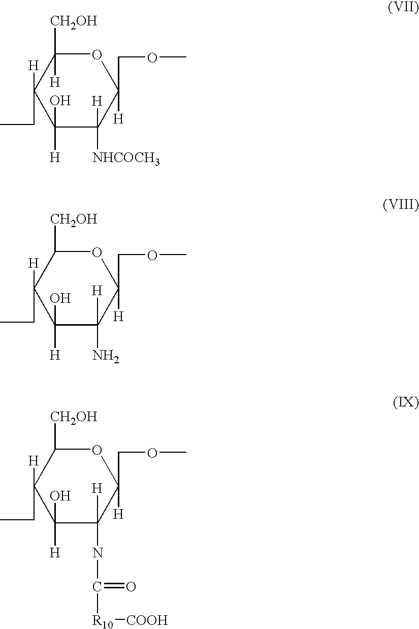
O1C([H])([CH2OH])C(CC)([H])C(O)([H])C([H])([NHCOCH3])C1(COC)[H].O1C([CH2OH])C(CC)([H])C(O)([H])C([H])(N)C1(COC)[H].O1C([CH2OH])C(CC)([H])C(O)([H])C([H])(NC([R10][COOH])=O)C1(COC)[H]
